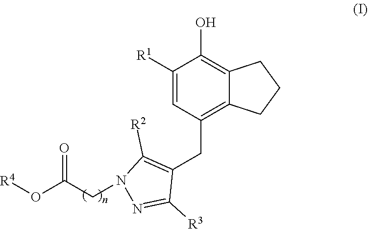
C(CN1C([R2])=C(CC2=C3C(=C(O)C([R1])=C2)CCC3)C([R3])=N1)(O[R4])=O
